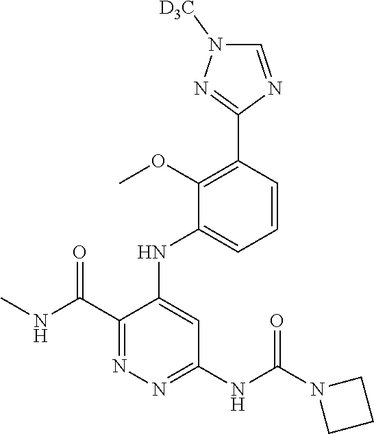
C1(C(NC)=O)=NN=C(NC(N2CCC2)=O)C=C1NC1=CC=CC(C2=NN([D3C])C=N2)=C1OC
